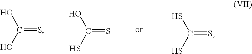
C(=S)(O)O.C(=S)(S)O.C(=S)(S)S
